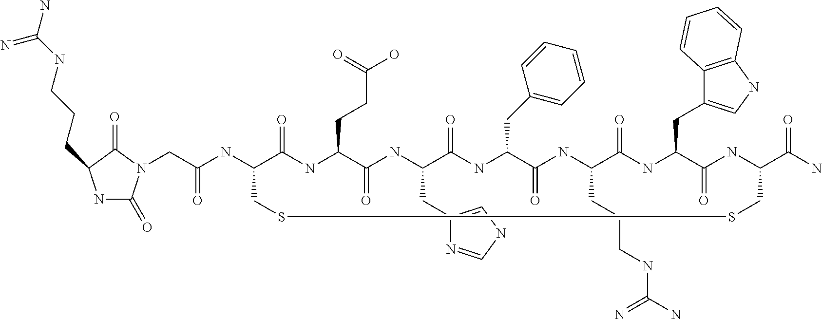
N(C1C(=O)NC(CCC(O)=O)C(=O)NC(CC2=CNC=N2)C(=O)NC(CC2=CC=CC=C2)C(=O)NC(CCCNC(N)=N)C(=O)NC(CC2=CNC3=C2C=CC=C3)C(=O)NC(C(N)=O)CSSC1)C(CN1C(=O)NC(CCCNC(N)=N)C1=O)=O
